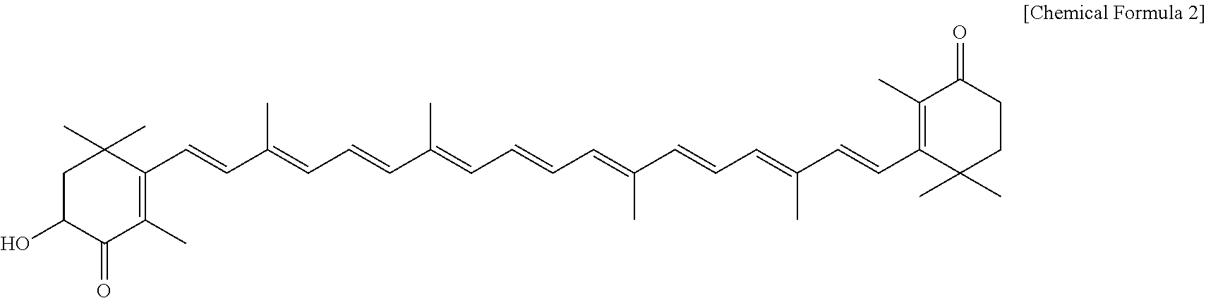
C1C(O)C(=O)C(C)=C(C=CC(C)=CC=CC(C)=CC=CC=C(C=CC=C(C=CC2=C(C)C(=O)CCC2(C)C)C)C)C1(C)C
